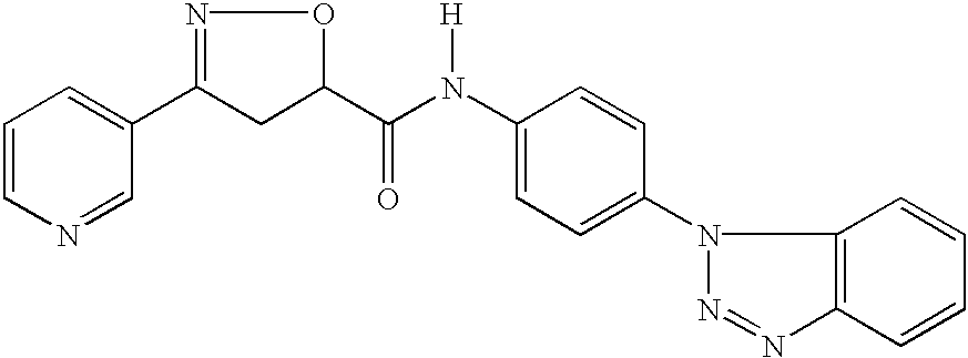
C1=CN=CC(C2=NOC(C(N(C3=CC=C(N4C5=C(N=N4)C=CC=C5)C=C3)[H])=O)C2)=C1
